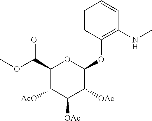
C1=CC(OC2OC(C(OC)=O)C([AcO])C([OAc])C2[OAc])=C(NC)C=C1
